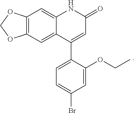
C12=C(C=C3C(=C1)NC(=O)C=C3C1=CC=C(Br)C=C1OCC)OCO2
